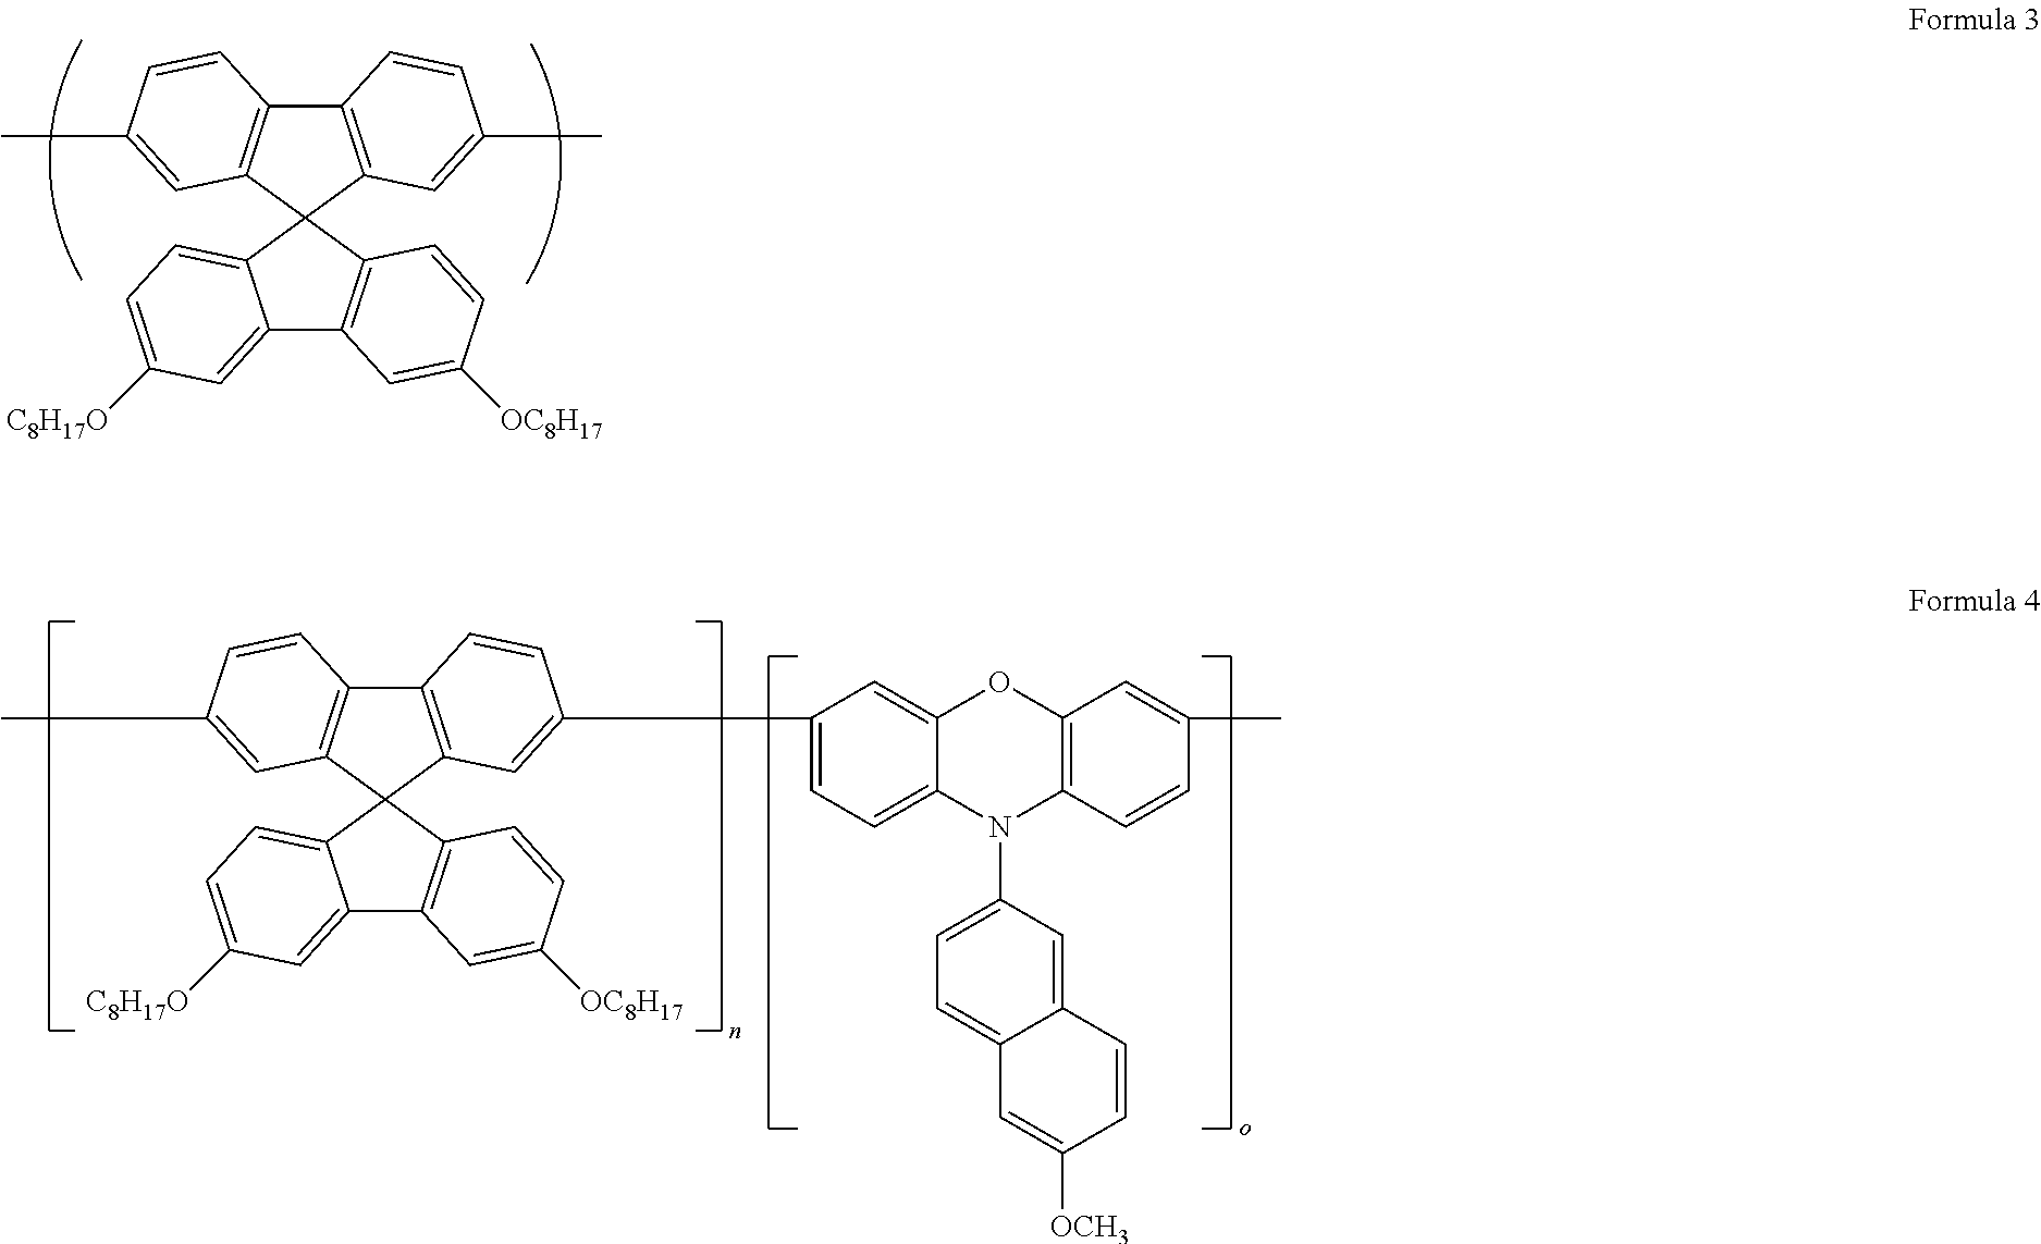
C12=C(C=C(C3=CC=C4C(=C3)OC3=C(N4C4=CC=C5C=C([OCH3])C=CC5=C4)C=CC(C)=C3)C=C1)C1(C3=C2C=CC(C)=C3)C2=CC=C([C8H17O])C=C2C2=C1C=CC([OC8H17])=C2.C12=C(C=C(C)C=C1)C1(C3=C2C=CC(C)=C3)C2=CC=C([C8H17O])C=C2C2=C1C=CC([OC8H17])=C2
